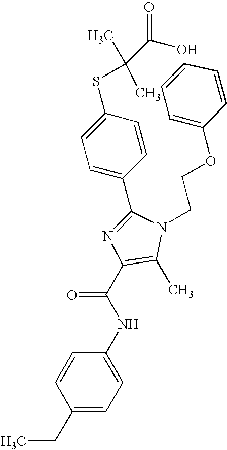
C1(C2=CC=C(SC(C)(C)C(O)=O)C=C2)=NC(C(NC2=CC=C(CC)C=C2)=O)=C(C)N1CCOC1=CC=CC=C1
